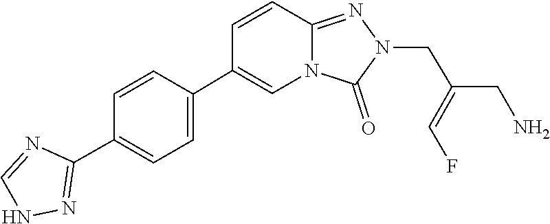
C1(C2=CC=C(C3=NNC=N3)C=C2)=CN2C(=NN(CC(=CF)CN)C2=O)C=C1
